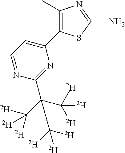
C1=NC(C(C([D])([D])[D])(C([D])([D])[D])C([D])([D])[D])=NC(C2=C(C)N=C(N)S2)=C1
